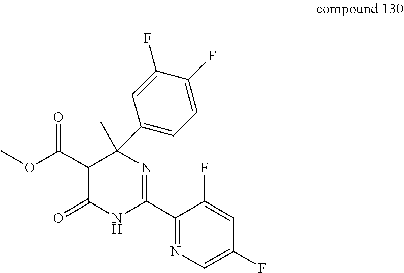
C1(C2=NC(C)(C3=CC=C(F)C(F)=C3)C(C(OC)=O)C(=O)N2)=NC=C(F)C=C1F
